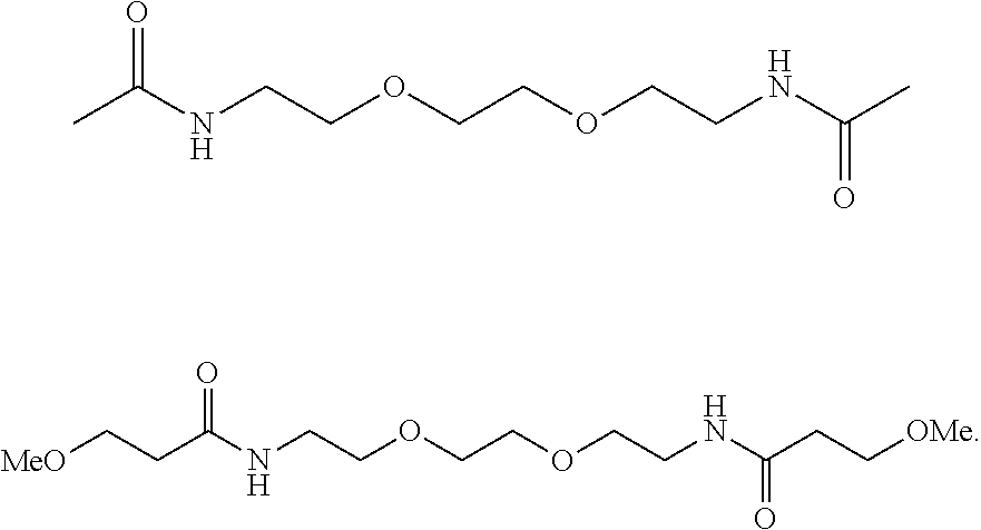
CC(NCCOCCOCCNC(C)=O)=O.[MeO]CCC(NCCOCCOCCNC(CC[OMe])=O)=O
